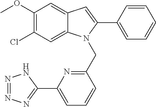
C1(OC)=C(Cl)C=C2C(=C1)C=C(C1=CC=CC=C1)N2CC1=NC(C2=NN=NN2)=CC=C1
